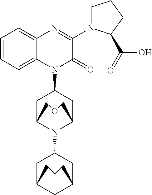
C1=CC=C2C(=C1)N=C(N1CCCC1C(=O)O)C(=O)N2C1CC2N(C3CC4CCCC(CC4)C3)C(C1)COC2
